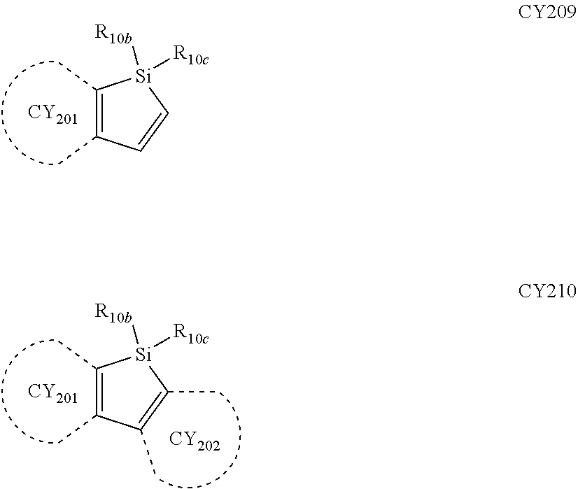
[CY201].C1(C)=C(C)C=C[Si]1([R10c])[R10b].[CY201].C1(C)=C(C)C(C)=C(C)[Si]1([R10c])[R10b].[CY202]
